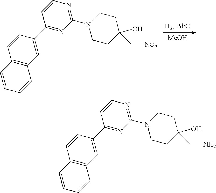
C12=C(C=C(C3=NC(N4CCC(O)(C[NO2])CC4)=NC=C3)C=C1)C=CC=C2.[MeOH].C12=C(C=C(C3=NC(N4CCC(CN)(O)CC4)=NC=C3)C=C1)C=CC=C2
